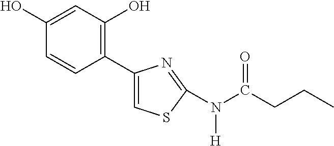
C1(O)=CC(O)=C(C2=CSC(N(C(CCC)=O)[H])=N2)C=C1
